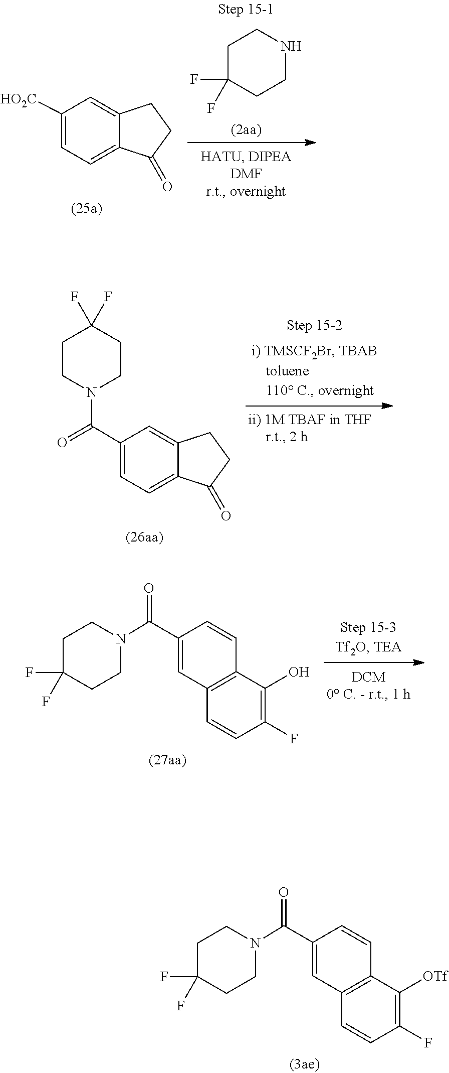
FC1(F)CCNCC1.C1=C2CCC(=O)C2=CC=C1[HO2C].C1=C2CCC(=O)C2=CC=C1C(=O)N1CCC(F)(F)CC1.FC1(F)CCN(C(C2=CC3=C(C=C2)C(O)=C(F)C=C3)=O)CC1.FC1(F)CCN(C(C2=CC3=C(C=C2)C([OTf])=C(F)C=C3)=O)CC1
